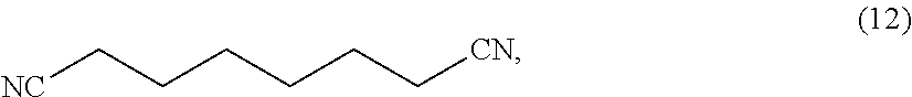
[NC]CCCCCC[CN]
